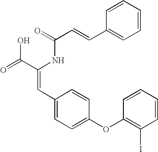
C(=O)(NC(C(=O)O)=CC1=CC=C(OC2=C(I)C=CC=C2)C=C1)C=CC1=CC=CC=C1
